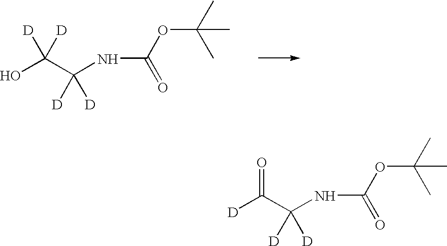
OC(C(NC(OC(C)(C)C)=O)([D])[D])([D])[D].[D]C(C(NC(OC(C)(C)C)=O)([D])[D])=O
